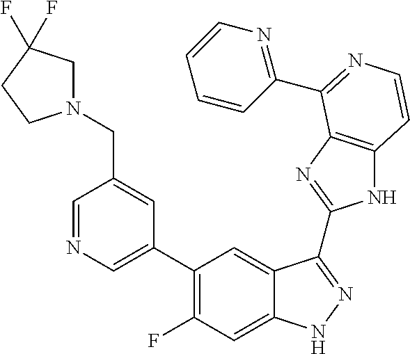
C1=C(C2=C(F)C=C3C(=C2)C(C2=NC4=C(N2)C=CN=C4C2=NC=CC=C2)=NN3)C=C(CN2CC(F)(F)CC2)C=N1
